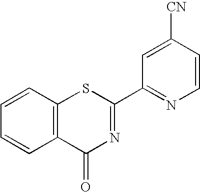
C1=CC2=C(C=C1)C(=O)N=C(C1=NC=CC([CN])=C1)S2
